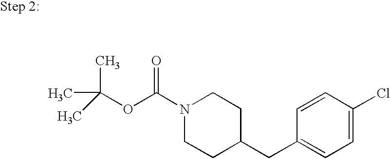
C(OC(N1CCC(CC2=CC=C(Cl)C=C2)CC1)=O)(C)(C)C
